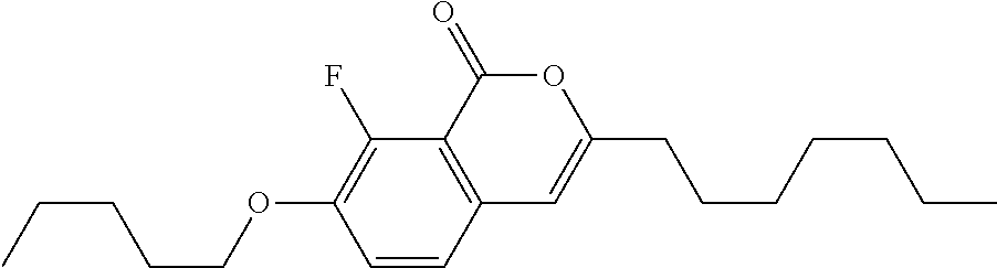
C1=CC2=C(C(F)=C1OCCCCC)C(=O)OC(CCCCCCC)=C2
